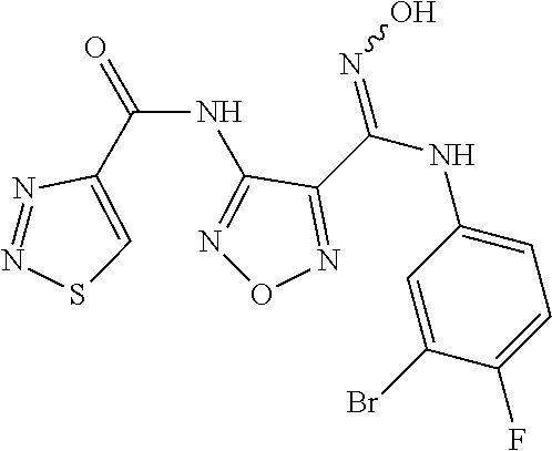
C(NC1=NON=C1C(NC1=CC=C(F)C(Br)=C1)=NO)(=O)C1=CSN=N1
